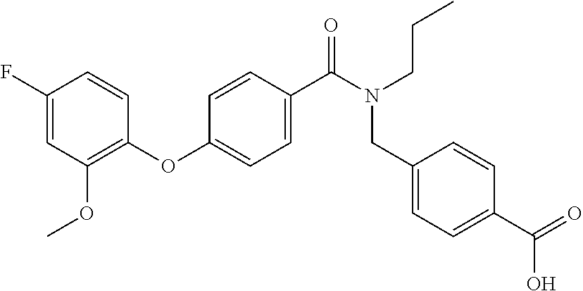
C1(OC2=CC=C(C(N(CCC)CC3=CC=C(C(=O)O)C=C3)=O)C=C2)=C(OC)C=C(F)C=C1
